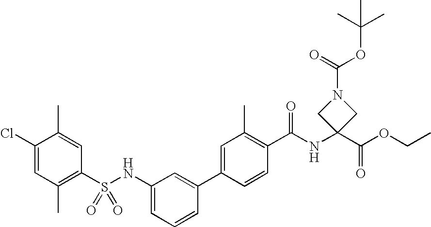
C1(S(NC2=CC=CC(C3=CC(C)=C(C(NC4(C(OCC)=O)CN(C(=O)OC(C)(C)C)C4)=O)C=C3)=C2)(=O)=O)=C(C)C=C(Cl)C(C)=C1
